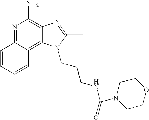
C1=CC=CC2=C3C(=C(N)N=C12)N=C(C)N3CCCNC(N1CCOCC1)=O
